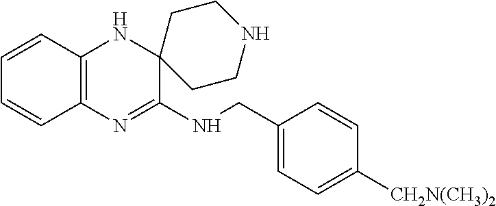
C12=C(N=C(NCC3=CC=C([CH2N(CH3)2])C=C3)C3(N1)CCNCC3)C=CC=C2
